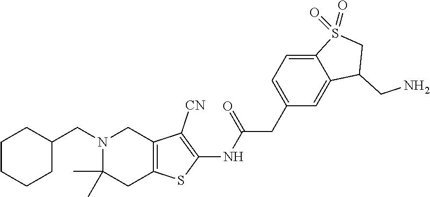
C1CCCC(CN2C(C)(C)CC3=C(C2)C([CN])=C(NC(CC2=CC=C4C(=C2)C(CN)CS4(=O)=O)=O)S3)C1
